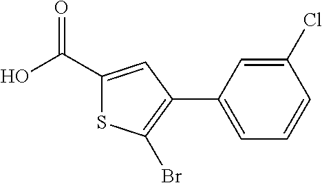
OC(C1=CC(C2=CC=CC(Cl)=C2)=C(Br)S1)=O
